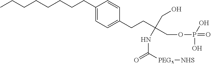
C1(CCCCCCCC)=CC=C(CCC(COP(O)(=O)O)(CO)NC(=O)[PEG5][NHS])C=C1
